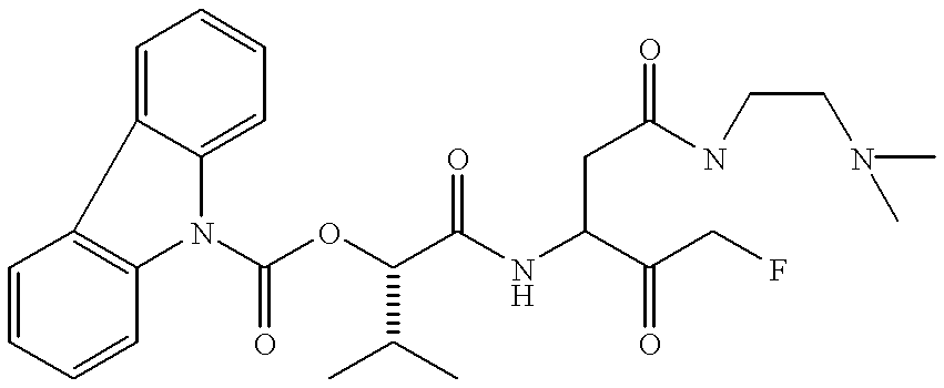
C1=CC=CC2=C1C1=CC=CC=C1N2C(OC(C(NC(C(CF)=O)CC(=O)NCCN(C)C)=O)C(C)C)=O
